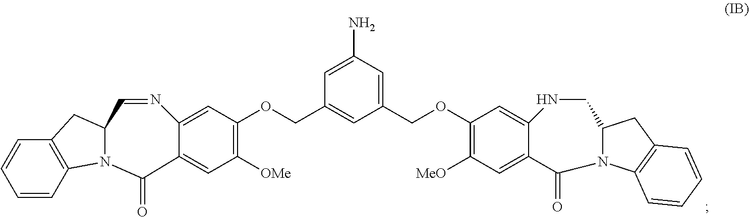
C1=C(N)C=C(COC2=C([MeO])C=C3C(=C2)NCC2N(C4=C(C2)C=CC=C4)C3=O)C=C1COC1=C([OMe])C=C2C(=C1)N=CC1CC3=C(C=CC=C3)N1C2=O
